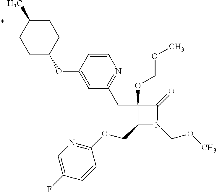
C1(COC2=NC=C(F)C=C2)N(COC)C(=O)C1(CC1=NC=CC(OC2CCC(C)CC2)=C1)OCOC
